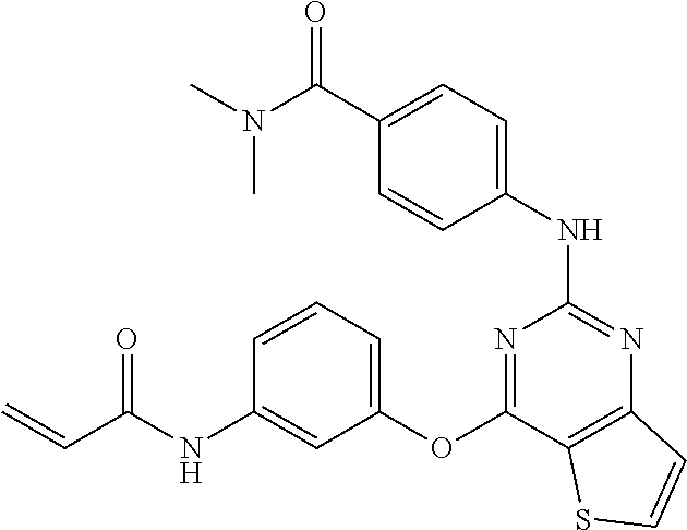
C(C1=CC=C(NC2=NC3=C(C(OC4=CC=CC(NC(C=C)=O)=C4)=N2)SC=C3)C=C1)(N(C)C)=O
